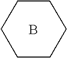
C1CCCCC1.B
